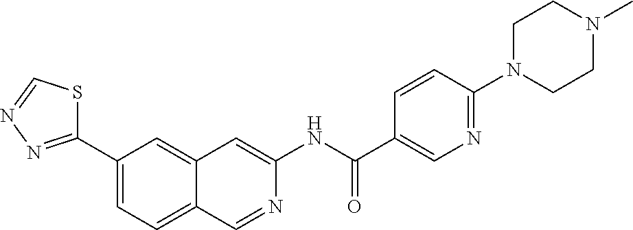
C1(C(NC2=CC3=CC(C4=NN=CS4)=CC=C3C=N2)=O)=CN=C(N2CCN(C)CC2)C=C1
